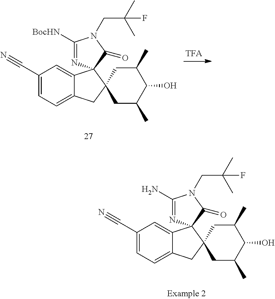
C1(C#N)=CC=C2C(=C1)C1(C3(C2)CC(C)C(O)C(C)C3)N=C([BocHN])N(CC(C)(C)F)C1=O.C1(C#N)=CC=C2C(=C1)C1(C3(C2)CC(C)C(O)C(C)C3)N=C(N)N(CC(C)(C)F)C1=O
